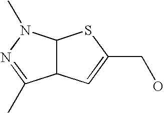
C12C(N(C)N=C1C)SC(CO)=C2
